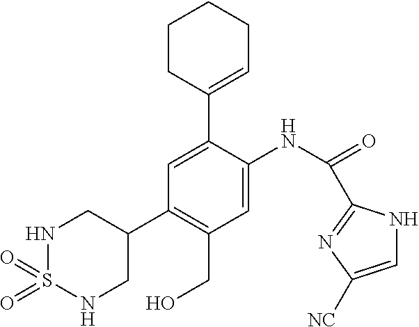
N1S(=O)(=O)NCC(C2=C(CO)C=C(NC(=O)C3=NC([NC])=CN3)C(C3=CCCCC3)=C2)C1
